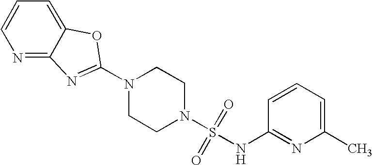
N1(C2=NC3=NC=CC=C3O2)CCN(S(=O)(=O)NC2=NC(C)=CC=C2)CC1
